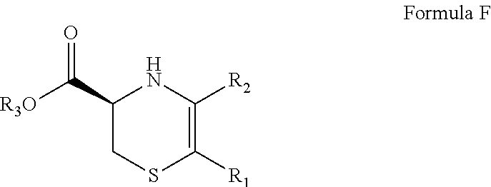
C1(C(=O)[R3O])CSC([R1])=C([R2])N1
